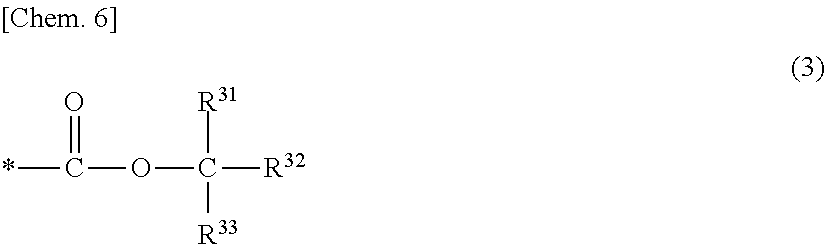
*C(=O)OC([R32])([R31])[R33]
